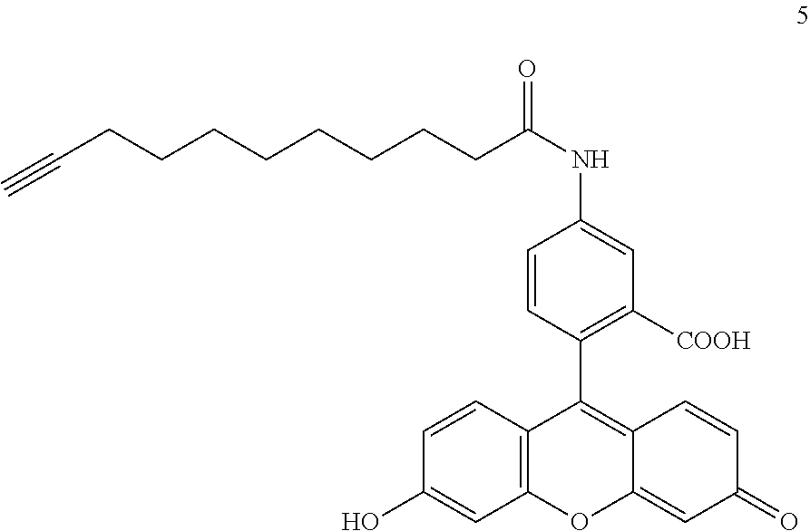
C1=CC2=C(C=C1O)OC1=CC(=O)C=CC1=C2C1=C([COOH])C=C(NC(=O)CCCCCCCCC#C)C=C1
